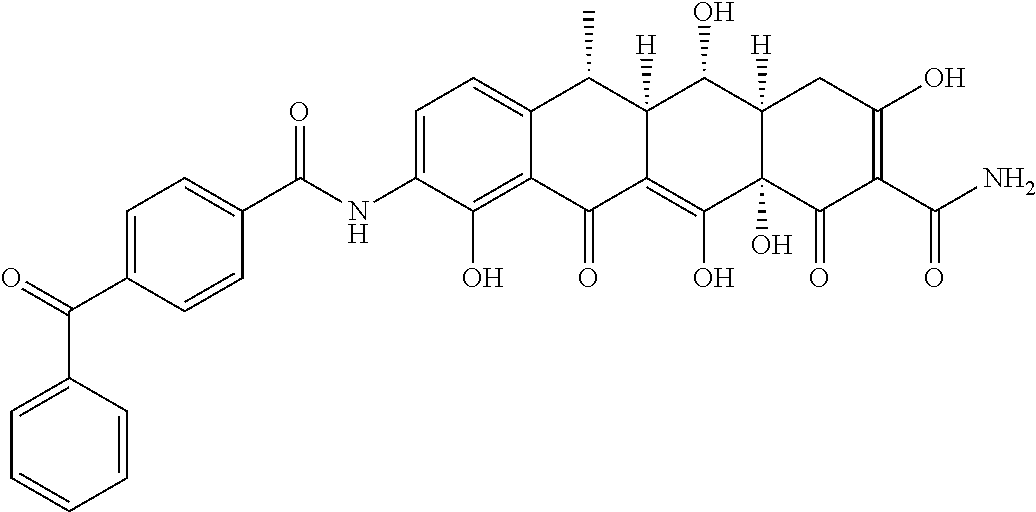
C1=C(NC(C2=CC=C(C(=O)C3=CC=CC=C3)C=C2)=O)C(O)=C2C(=C1)C(C)C1([H])C(=C(O)C3(O)C([H])(C1O)CC(O)=C(C(N)=O)C3=O)C2=O
